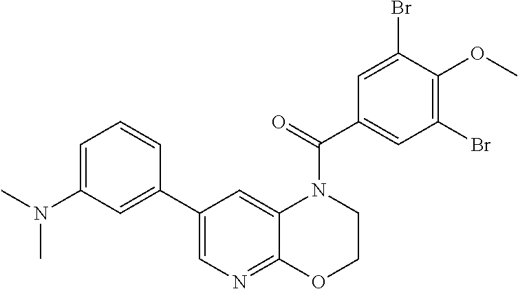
C1(C2=CC(N(C)C)=CC=C2)=CN=C2C(=C1)N(C(C1=CC(Br)=C(OC)C(Br)=C1)=O)CCO2
